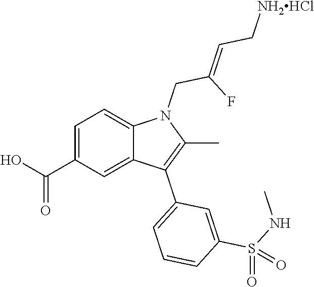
C1=C(C(O)=O)C=C2C(=C1)N(CC(F)=CC[NH2HCl])C(C)=C2C1=CC=CC(S(NC)(=O)=O)=C1
